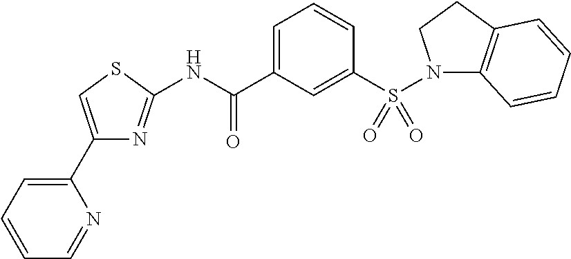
C1=C(C(NC2=NC(C3=CC=CC=N3)=CS2)=O)C=C(S(N2C3=C(CC2)C=CC=C3)(=O)=O)C=C1
